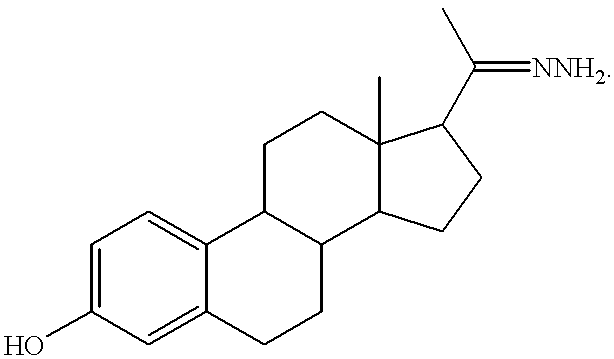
C1=C(O)C=C2C(=C1)C1C(CC2)C2C(C)(CC1)C(C(=[NNH2])C)CC2
